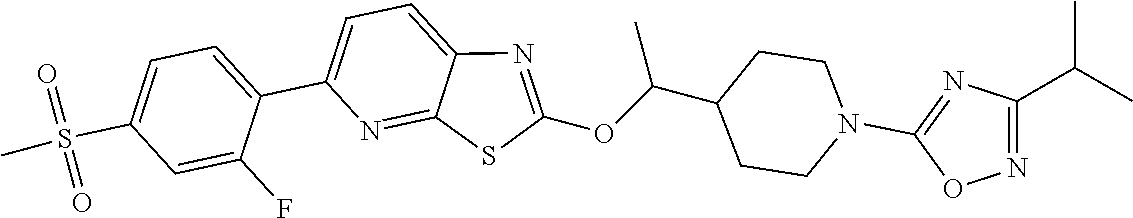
C1=C(C2=CC=C(S(=O)(=O)C)C=C2F)N=C2C(=C1)N=C(OC(C1CCN(C3=NC(C(C)C)=NO3)CC1)C)S2
